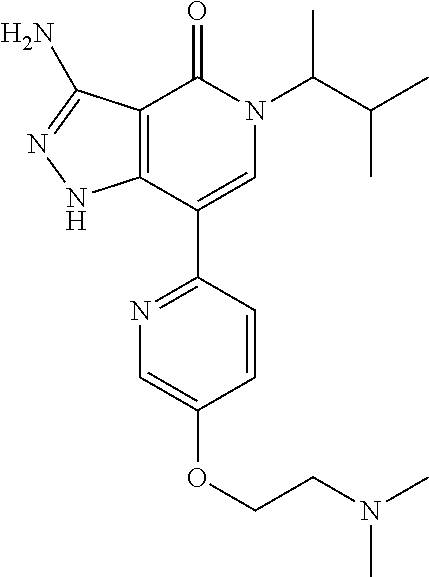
C12=C(C(C3=NC=C(OCCN(C)C)C=C3)=CN(C(C(C)C)C)C1=O)NN=C2N
